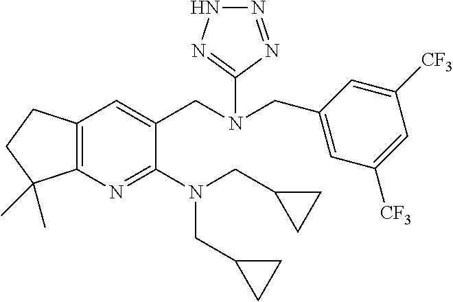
C(C1=CC([CF3])=CC([CF3])=C1)N(CC1=CC2=C(N=C1N(CC1CC1)CC1CC1)C(C)(C)CC2)C1=NNN=N1
